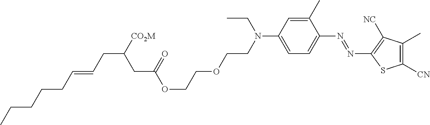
C(C([CO2M])CC=CCCCCC)C(=O)OCCOCCN(CC)C1=CC=C(N=NC2=C([NC])C(C)=C([CN])S2)C(C)=C1
